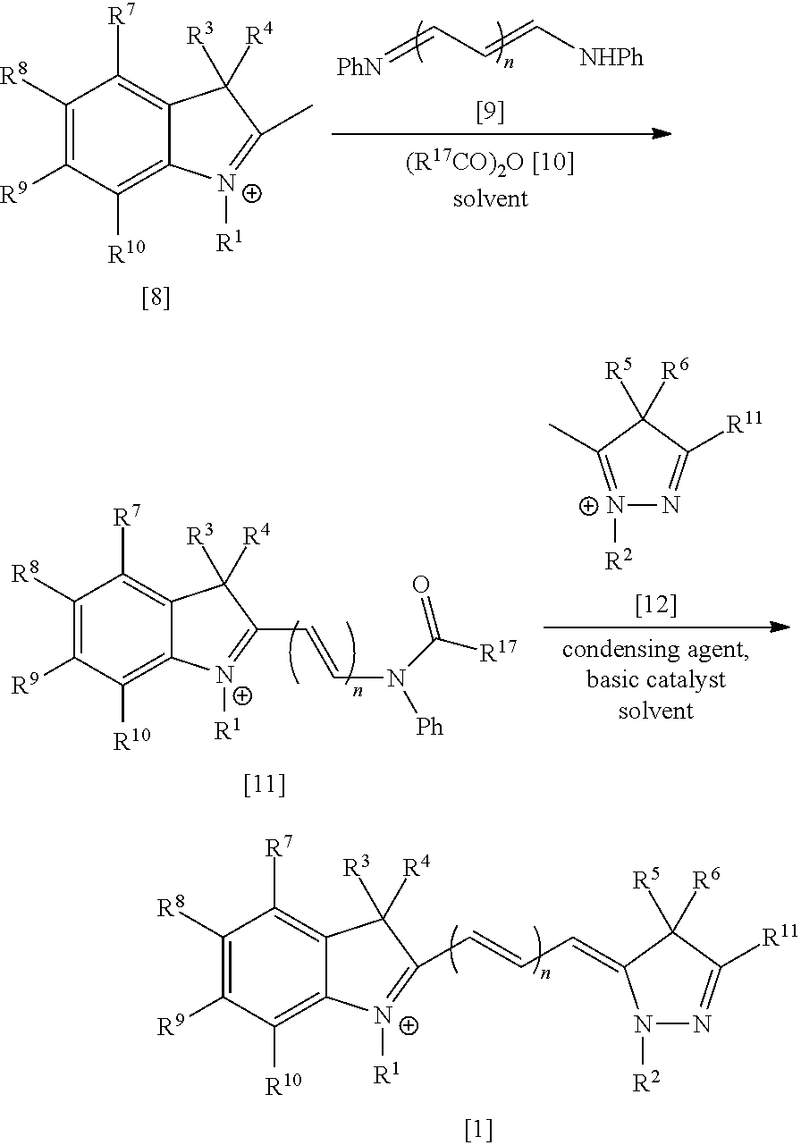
[PhN]=CC=C[NHPh].C1([R8])=C([R9])C([R10])=C2C(=C1[R7])C([R3])([R4])C(C)=[N+]2[R1].[N+]1([R2])=C(C)C([R6])([R5])C([R11])=N1.C1([R8])=C([R9])C([R10])=C2C(=C1[R7])C([R3])([R4])C(C=CN([Ph])C([R17])=O)=[N+]2[R1].C1([R8])=C([R9])C([R10])=C2C(=C1[R7])C([R3])([R4])C(C=CC=C1N([R2])N=C([R11])C1([R6])[R5])=[N+]2[R1]
